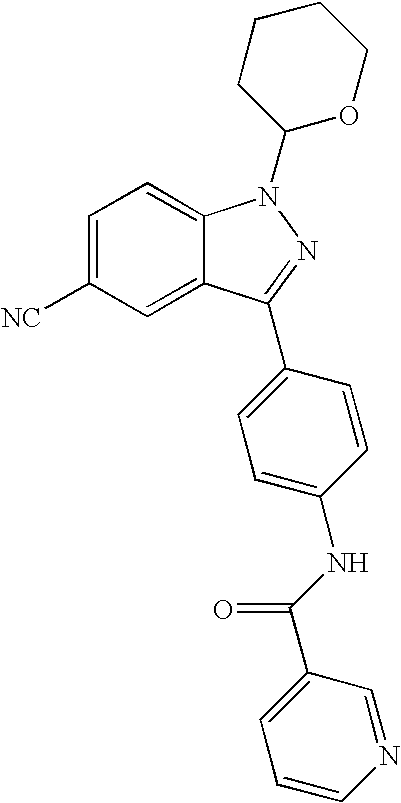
C1=C([NC])C=C2C(=C1)N(C1OCCCC1)N=C2C1=CC=C(NC(C2=CC=CN=C2)=O)C=C1
